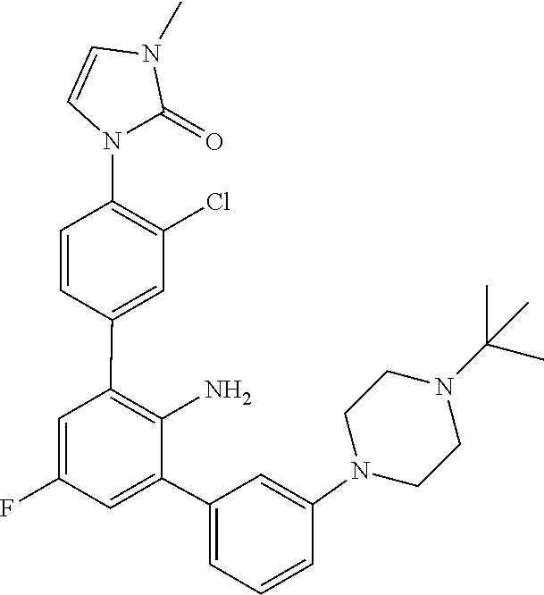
C1(C2=C(N)C(C3=CC=CC(N4CCN(C(C)(C)C)CC4)=C3)=CC(F)=C2)=CC(Cl)=C(N2C(=O)N(C)C=C2)C=C1
